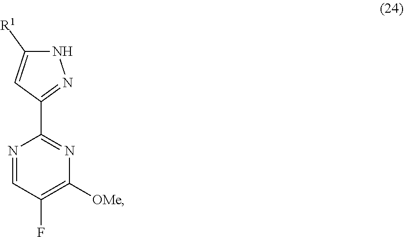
N1=CC(F)=C([OMe])N=C1C1=NNC([R1])=C1
